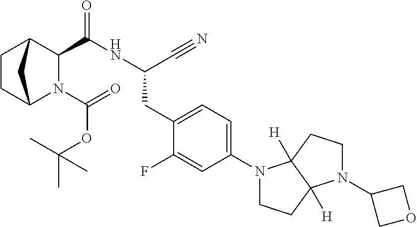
N1(C(=O)OC(C)(C)C)C2CCC(C1C(NC(C#N)CC1=CC=C(N3CCC4([H])C3([H])CCN4C3COC3)C=C1F)=O)C2
